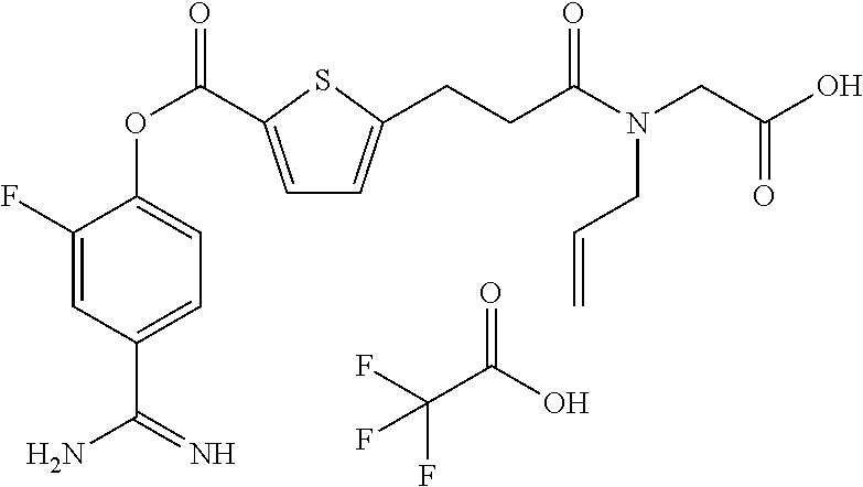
FC(C(O)=O)(F)F.C1=C(C(OC2=CC=C(C(=N)N)C=C2F)=O)SC(CCC(N(CC(O)=O)CC=C)=O)=C1
